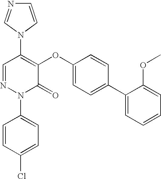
C1(N2C=NC=C2)=C(OC2=CC=C(C3=CC=CC=C3OC)C=C2)C(=O)N(C2=CC=C(Cl)C=C2)N=C1
